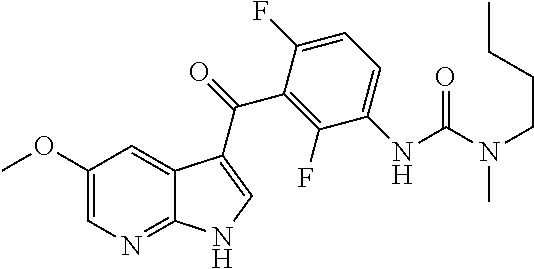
C1(F)=C(C(=O)C2=CNC3=NC=C(OC)C=C32)C(F)=CC=C1NC(N(CCCC)C)=O
